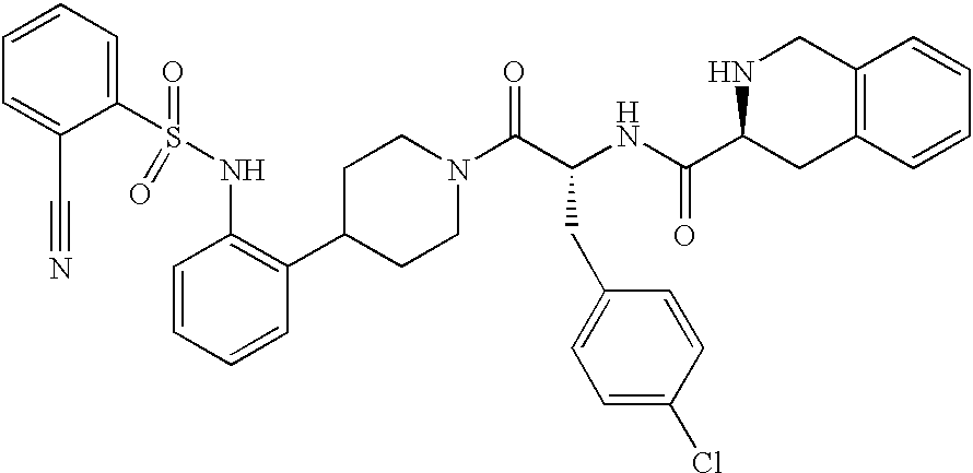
C1=CC=CC(C2CCN(C(C(CC3=CC=C(Cl)C=C3)NC(=O)C3CC4=C(CN3)C=CC=C4)=O)CC2)=C1NS(=O)(=O)C1=CC=CC=C1C#N
